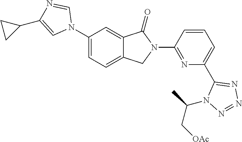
C1(N2C=NC(C3CC3)=C2)=CC=C2C(=C1)C(=O)N(C1=NC(C3=NN=NN3C(C)C[OAc])=CC=C1)C2
